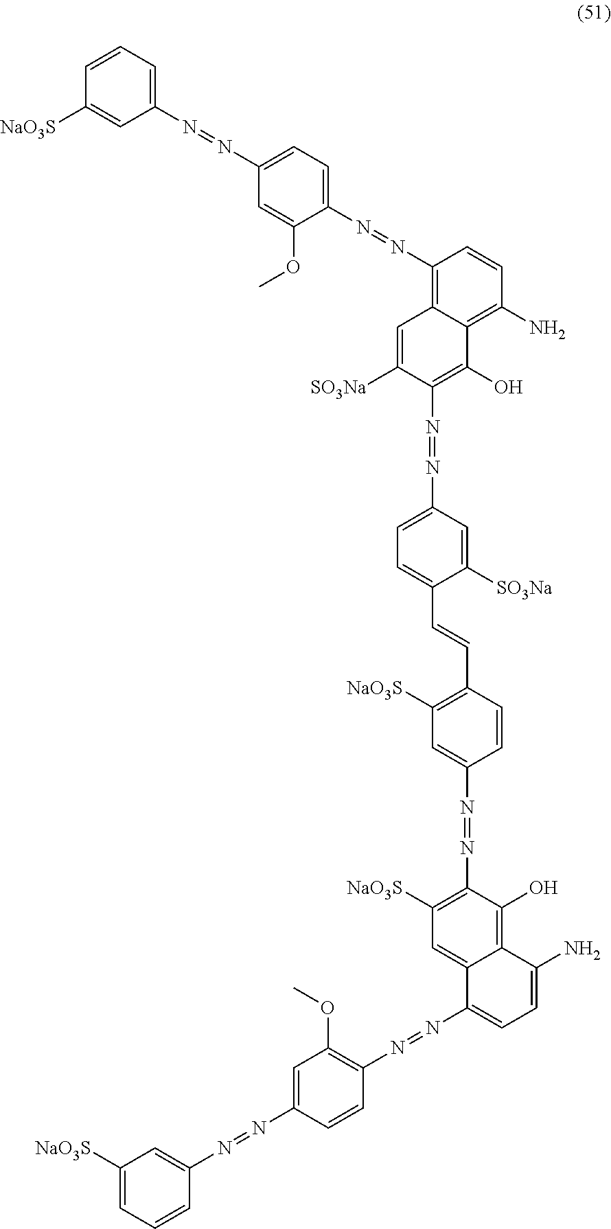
C1([NaO3S])=CC(N=NC2=CC=C(N=NC3=C4C(=C(N)C=C3)C(O)=C(N=NC3=CC=C(C=CC5=C([NaO3S])C=C(N=NC6=C([NaO3S])C=C7C(=C6O)C(N)=CC=C7N=NC6=C(OC)C=C(N=NC7=CC([NaO3S])=CC=C7)C=C6)C=C5)C([SO3Na])=C3)C([SO3Na])=C4)C(OC)=C2)=CC=C1
